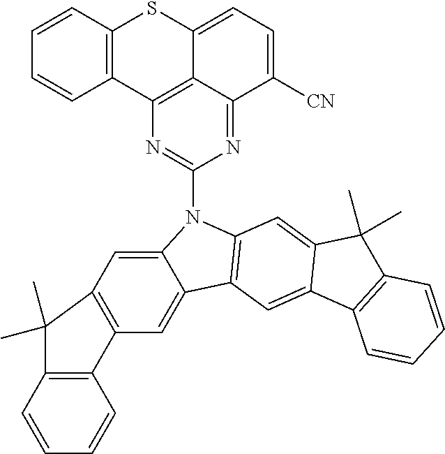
C1=C2C(=CC3=C1C(C)(C)C1=C3C=CC=C1)C1=C(N2C2=NC3=C4C(=N2)C([CN])=CC=C4SC2=C3C=CC=C2)C=C2C(=C1)C1=C(C2(C)C)C=CC=C1
